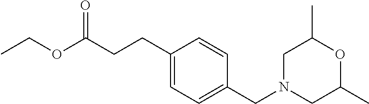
CCOC(CCC1=CC=C(CN2CC(C)OC(C)C2)C=C1)=O
